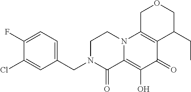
C1(CN2C(=O)C3=C(O)C(=O)C4=C(N3CC2)COCC4CC)=CC=C(F)C(Cl)=C1
